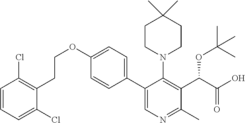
C1=CC=C(Cl)C(CCOC2=CC=C(C3=CN=C(C)C(C(C(=O)O)OC(C)(C)C)=C3N3CCC(C)(C)CC3)C=C2)=C1Cl
